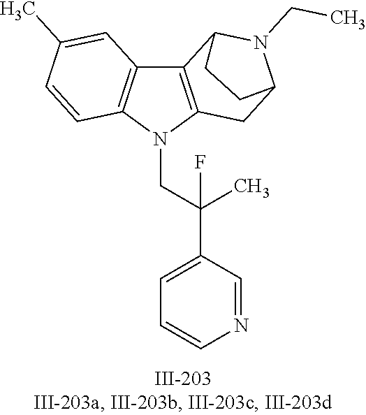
N1(CC(C2=CC=CN=C2)(C)F)C2=C(C3=C1C=CC(C)=C3)C1N(CC)C(C2)CC1
